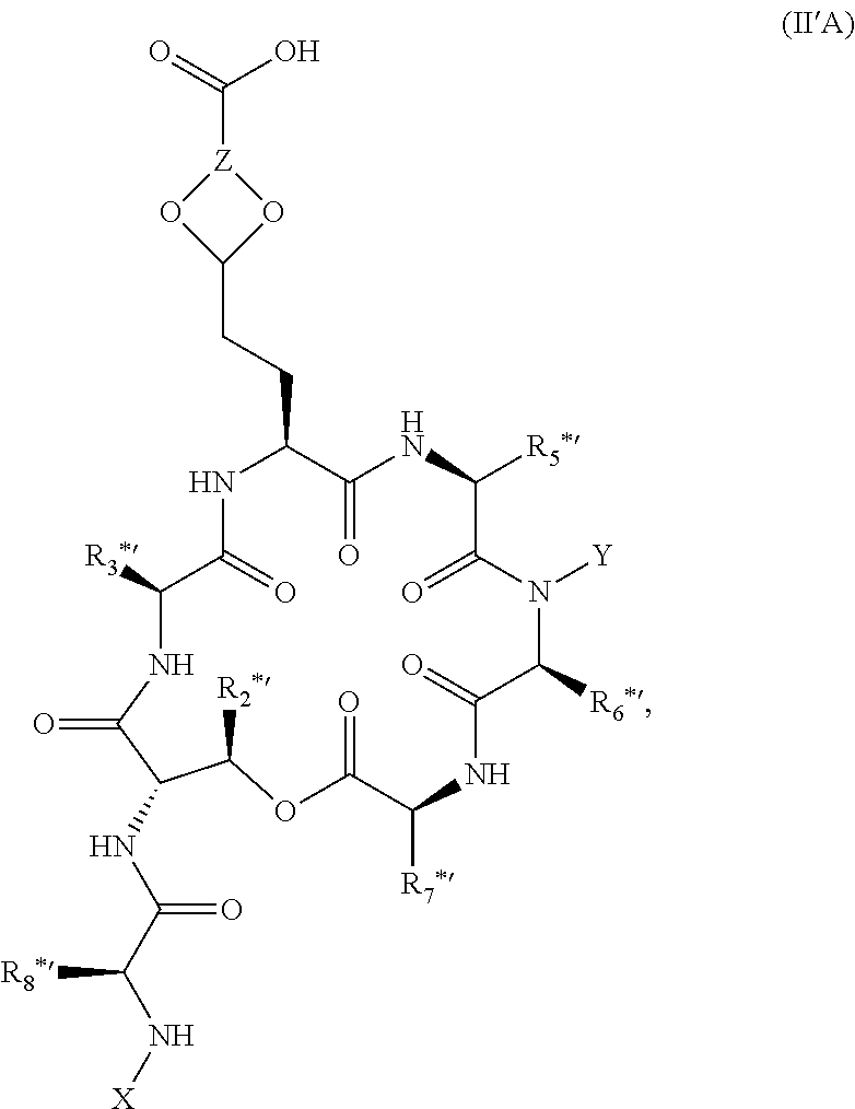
O=C(O)[Z]1OC(CCC2NC(=O)C([R3*])NC(=O)C(NC(C(N[X])[R8*])=O)C([R2*])OC(=O)C([R7*])NC(=O)C([R6*])N([Y])C(=O)C([R5*])NC2=O)O1
